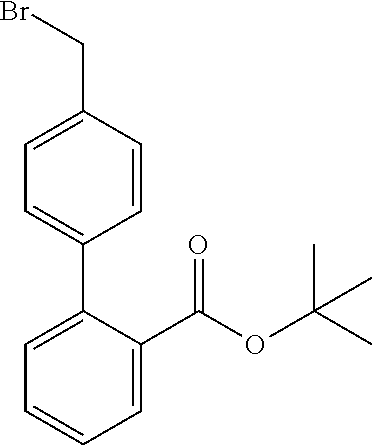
C(C1=CC=C(C2=CC=CC=C2C(=O)OC(C)(C)C)C=C1)Br
